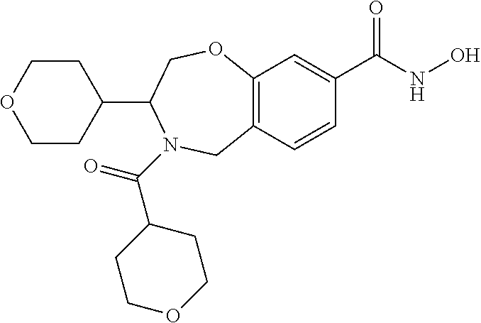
C12=C(C=CC(C(NO)=O)=C1)CN(C(=O)C1CCOCC1)C(C1CCOCC1)CO2
